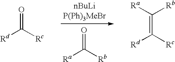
O=C([Rb])[Ra].O=C([Rc])[Rd].C(=C([Rc])[Rd])([Ra])[Rb]
